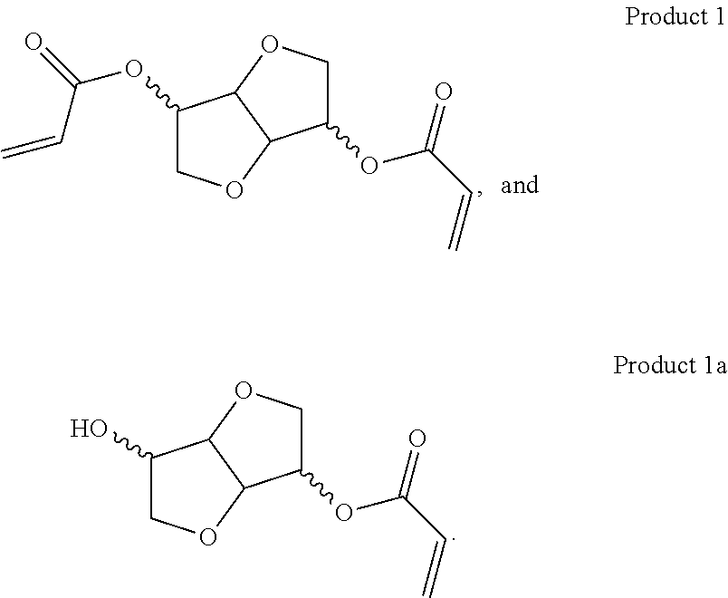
C1(OC(=O)C=C)COC2C1OCC2OC(C=C)=O.C1(O)COC2C1OCC2OC(C=C)=O
